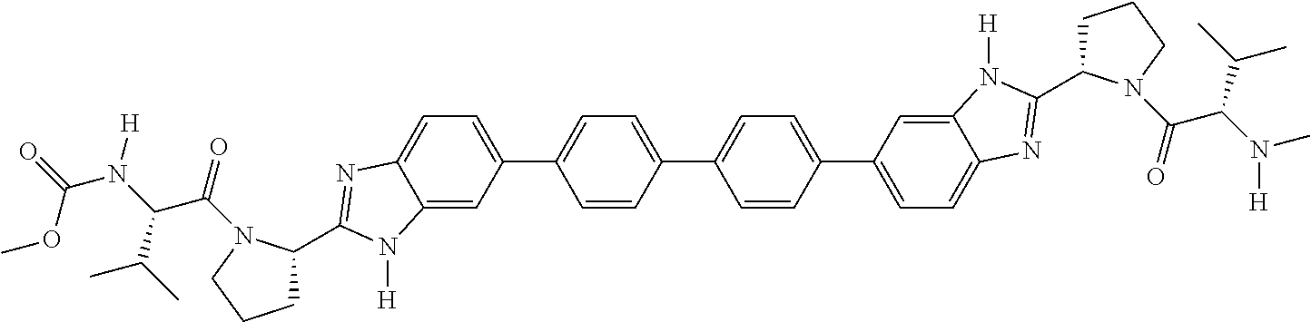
C12=CC(C3=CC=C(C4=CC=C(C5=CC=C6C(=C5)N([H])C(C5CCCN5C(=O)C(N([H])C)C(C)C)=N6)C=C4)C=C3)=CC=C1N=C(C1CCCN1C(=O)C(N([H])C(=O)OC)C(C)C)N2[H]
